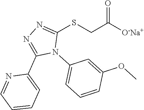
[O-Na+]C(CSC1=NN=C(C2=CC=CC=N2)N1C1=CC=CC(OC)=C1)=O
